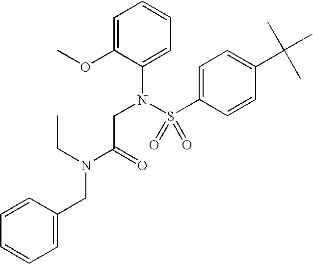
C1=C(CN(C(=O)CN(S(C2=CC=C(C(C)(C)C)C=C2)(=O)=O)C2=CC=CC=C2OC)CC)C=CC=C1
